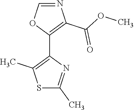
C1=NC(C(OC)=O)=C(C2=C(C)SC(C)=N2)O1
